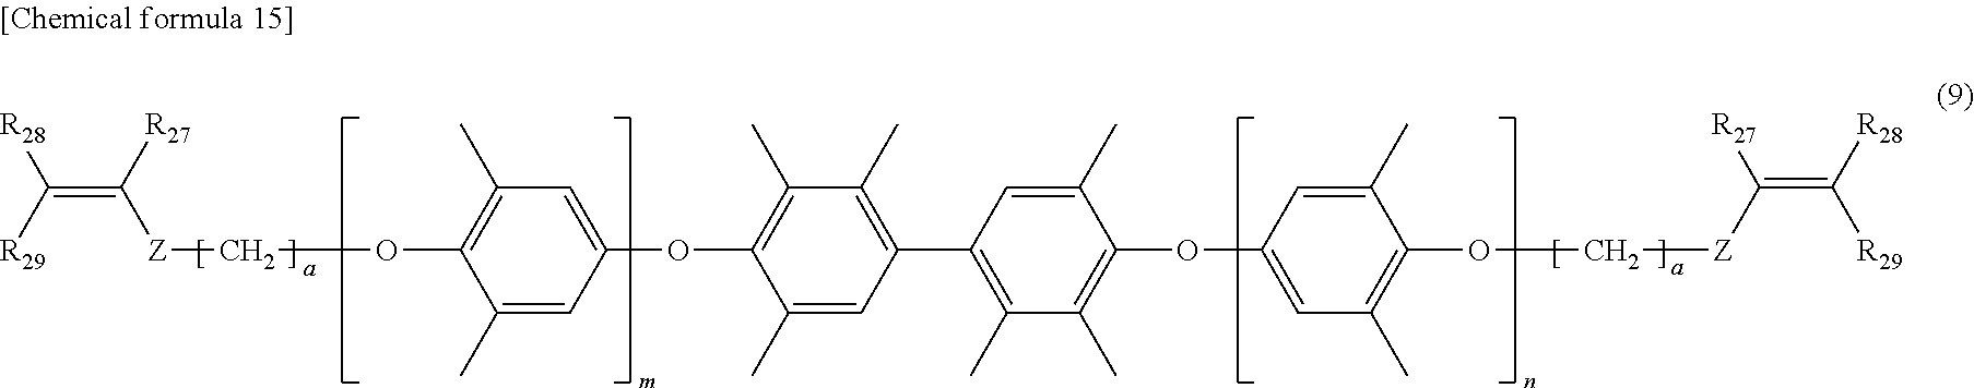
C(=C([R27])[Z]COC1=C(C)C=C(OC2=C(C)C(C)=C(C3=C(C)C(C)=C(OC4=CC(C)=C(OC[Z]C(=C([R28])[R29])[R27])C(C)=C4)C(C)=C3)C=C2C)C=C1C)([R29])[R28]
